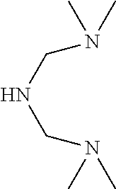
C(NCN(C)C)N(C)C
